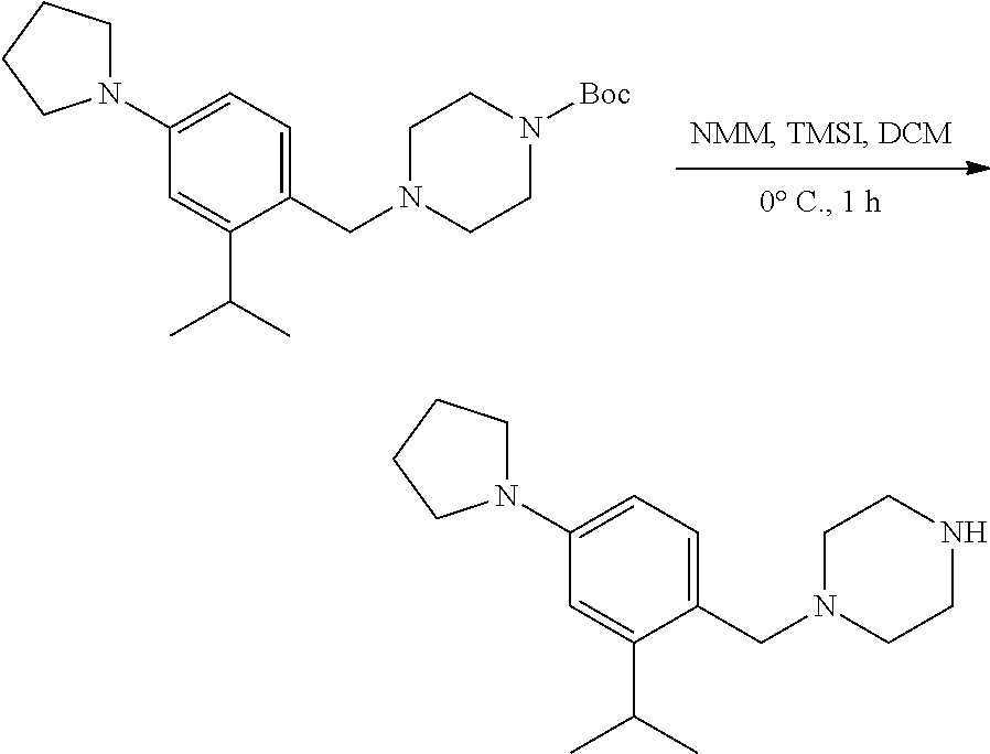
C1=C(C(C)C)C(CN2CCN([Boc])CC2)=CC=C1N1CCCC1.C1=C(C(C)C)C(CN2CCNCC2)=CC=C1N1CCCC1
